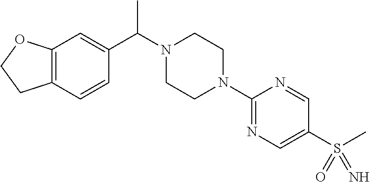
CC(N1CCN(C2=NC=C(S(C)(=O)=N)C=N2)CC1)C1=CC2=C(C=C1)CCO2
